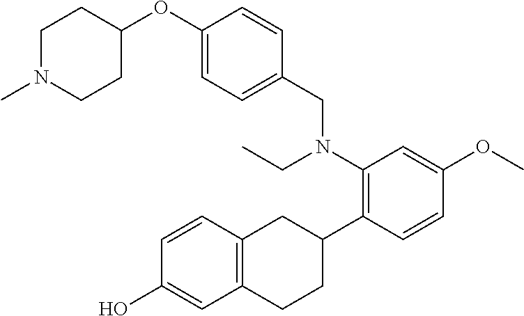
C1(OC2CCN(C)CC2)=CC=C(CN(CC)C2=C(C3CC4=C(CC3)C=C(O)C=C4)C=CC(OC)=C2)C=C1
